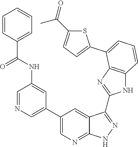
C1=NC=C(C2=CN=C3C(=C2)C(C2=NC4=C(N2)C=CC=C4C2=CC=C(C(=O)C)S2)=NN3)C=C1NC(C1=CC=CC=C1)=O
